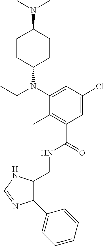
C1(CNC(C2=C(C)C(N(C3CCC(N(C)C)CC3)CC)=CC(Cl)=C2)=O)=C(C2=CC=CC=C2)N=CN1
